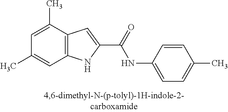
C12=C(C(C)=CC(C)=C1)C=C(C(=O)NC1=CC=C(C)C=C1)N2
